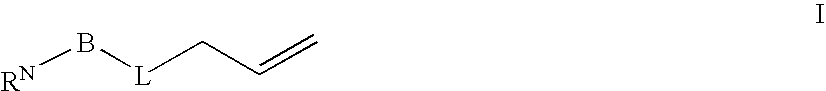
[RN]B[L]CC=C
